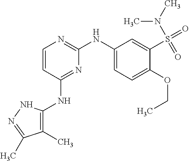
C1=CC(NC2=C(C)C(C)=NN2)=NC(NC2=CC=C(OCC)C(S(=O)(N(C)C)=O)=C2)=N1
